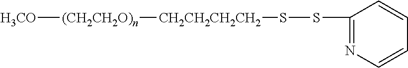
[H3CO][(CH2CH2O)n][CH2CH2CH2CH2]SSC1=NC=CC=C1
